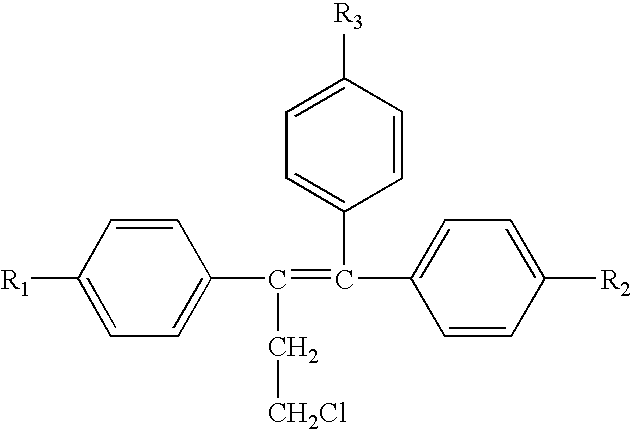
[R1]C1=CC=C(C(=C(C2=CC=C([R2])C=C2)C2=CC=C([R3])C=C2)C[CH2Cl])C=C1
